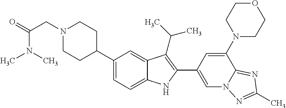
N1(CC(N(C)C)=O)CCC(C2=CC=C3C(=C2)C(C(C)C)=C(C2=CN4C(=NC(C)=N4)C(N4CCOCC4)=C2)N3)CC1
